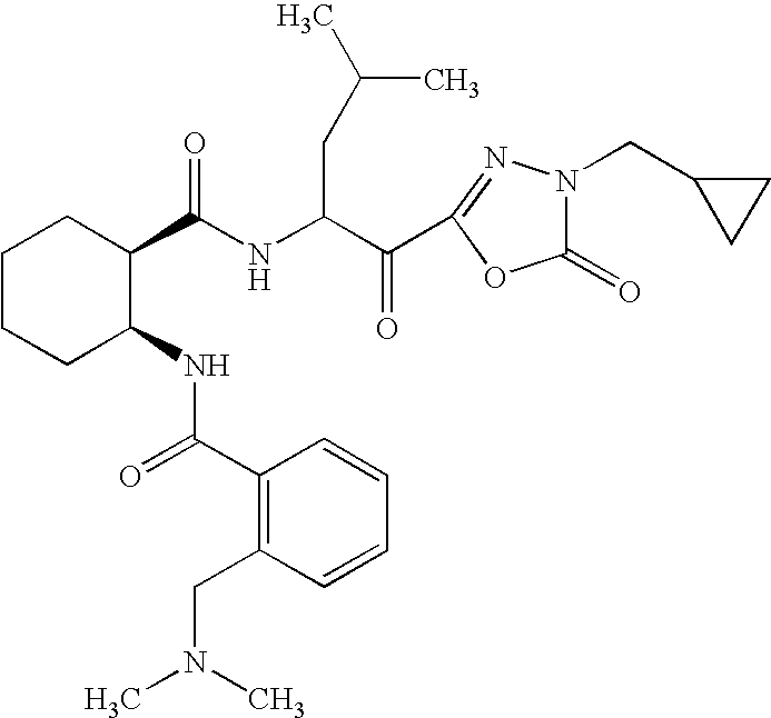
N(C(C(C1=NN(CC2CC2)C(=O)O1)=O)CC(C)C)C(=O)C1CCCCC1NC(=O)C1=C(CN(C)C)C=CC=C1
